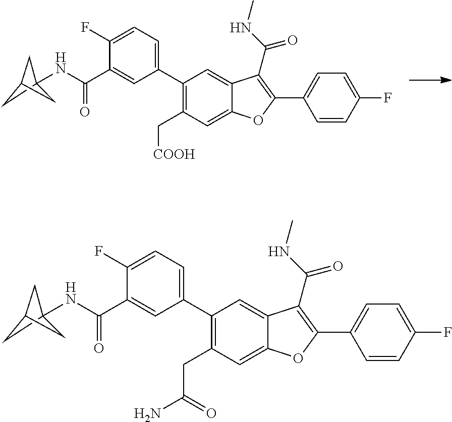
C1(C2=CC=C(F)C(C(=O)NC34CC(C3)C4)=C2)=C(C[COOH])C=C2C(=C1)C(C(=O)NC)=C(C1=CC=C(F)C=C1)O2.C1(C2=CC=C(F)C(C(=O)NC34CC(C3)C4)=C2)=C(CC(N)=O)C=C2C(=C1)C(C(=O)NC)=C(C1=CC=C(F)C=C1)O2
